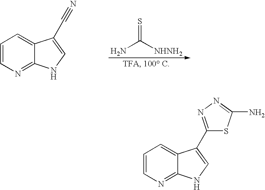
C1=CN=C2C(=C1)C(C#N)=CN2.NC([NHNH2])=S.C1=CN=C2C(=C1)C(C1=NN=C(N)S1)=CN2
